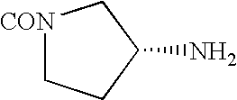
[CON]1CCC(N)C1
